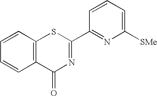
C1=CC2=C(C=C1)C(=O)N=C(C1=NC([SMe])=CC=C1)S2
